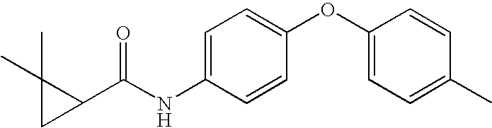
C1=C(NC(C2C(C)(C)C2)=O)C=CC(OC2=CC=C(C)C=C2)=C1
